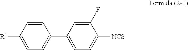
C1(C2=CC=C([R1])C=C2)=CC=C([NCS])C(F)=C1
